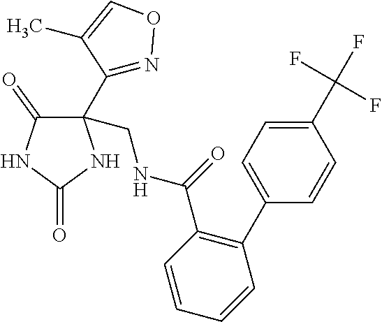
C1(C(F)(F)F)=CC=C(C2=C(C(NCC3(C4=NOC=C4C)C(=O)NC(=O)N3)=O)C=CC=C2)C=C1
